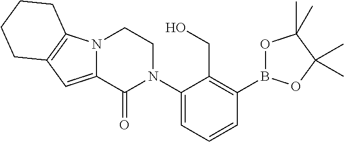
O1B(C2=C(CO)C(N3CCN4C(=CC5=C4CCCC5)C3=O)=CC=C2)OC(C)(C)C1(C)C
